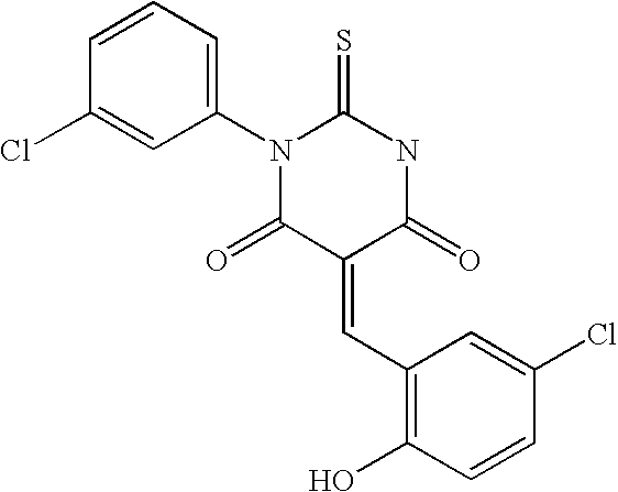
ClC1=CC(N2C(=S)NC(=O)C(=CC3=C(O)C=CC(Cl)=C3)C2=O)=CC=C1
